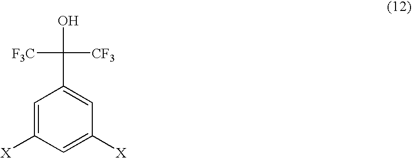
C1=C([X])C=C([X])C=C1C(O)([CF3])[F3C]
